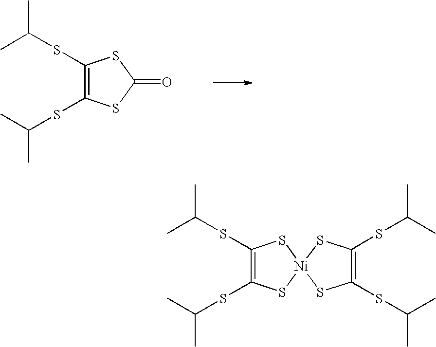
CC(SC1=C(SC(C)C)SC(=O)S1)C.CC(SC1=C(SC(C)C)S[Ni]2(S1)SC(SC(C)C)=C(SC(C)C)S2)C
